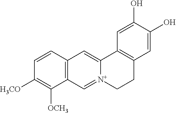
C12=C(C=CC([H3CO])=C1[OCH3])C=C1[N+](=C2)CCC2=C1C=C(O)C(O)=C2
